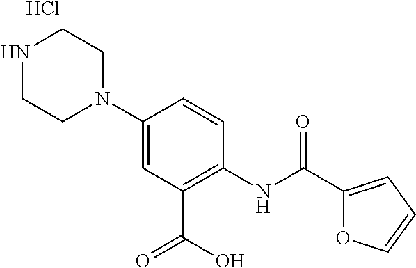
N1(C2=CC(C(O)=O)=C(NC(=O)C3=CC=CO3)C=C2)CCNCC1.Cl
